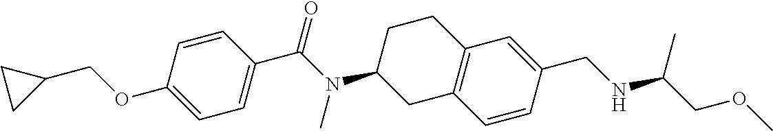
C1=CC(C(N(C2CC3=C(CC2)C=C(CNC(COC)C)C=C3)C)=O)=CC=C1OCC1CC1
